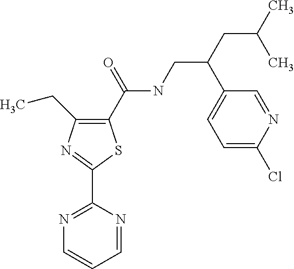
C1(C(NCC(C2=CC=C(Cl)N=C2)CC(C)C)=O)=C(CC)N=C(C2=NC=CC=N2)S1
